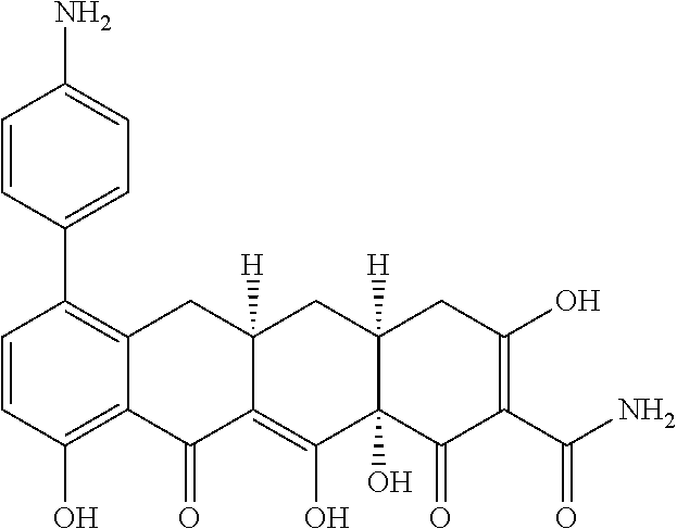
C1=CC(O)=C2C(=C1C1=CC=C(N)C=C1)CC1([H])C(=C(O)C3(O)C([H])(C1)CC(O)=C(C(N)=O)C3=O)C2=O
